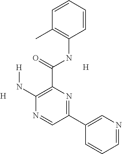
C1(C(NC2=C(C)C=CC=C2)=O)=C(N[H])N=CC(C2=CN=CC=C2)=N1.[H].[H]
